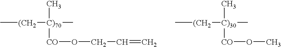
C[(CH2][C)70](C)(C)[CO]OCC=C.C[(CH2][C)30](C)(C)[CO]OC
